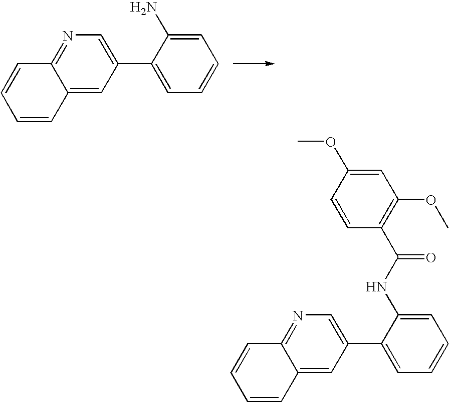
C12=CC(C3=CC=CC=C3N)=CN=C1C=CC=C2.C12=CC(C3=CC=CC=C3NC(C3=C(OC)C=C(OC)C=C3)=O)=CN=C1C=CC=C2
